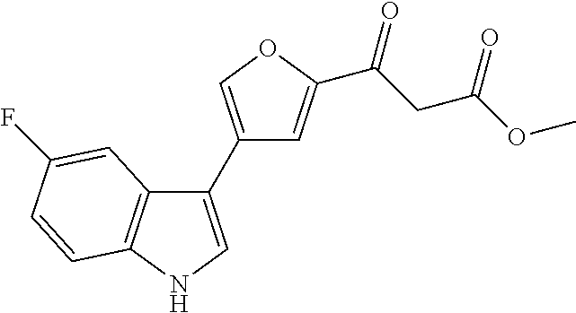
C12=C(NC=C1C1=COC(C(CC(OC)=O)=O)=C1)C=CC(F)=C2
